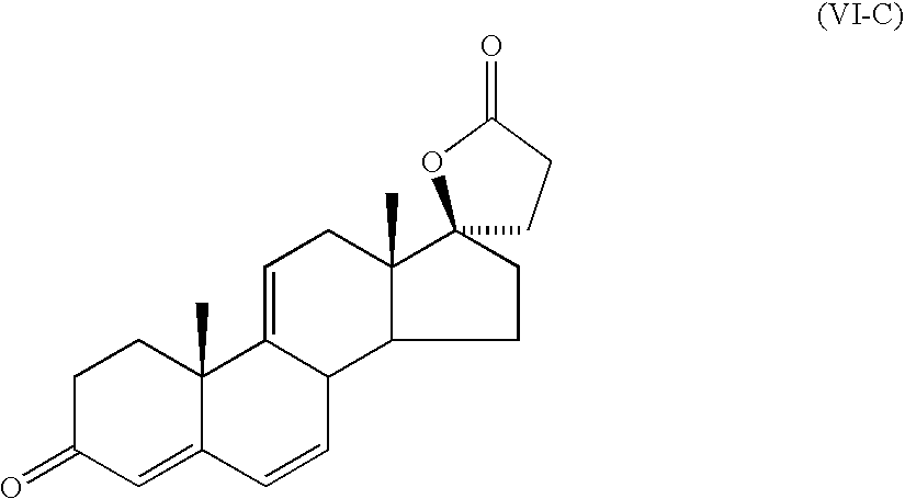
C1C(=O)C=C2C(C)(C1)C1=CCC3(C)C(C1C=C2)CCC31CCC(=O)O1
